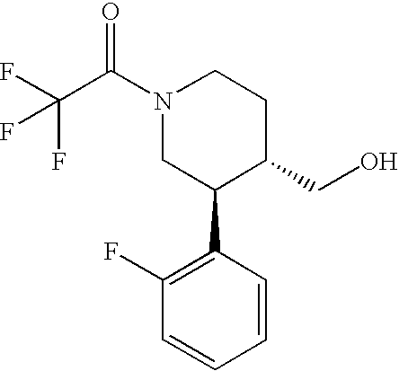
C(F)(C(N1CC(C2=C(F)C=CC=C2)C(CO)CC1)=O)(F)F
